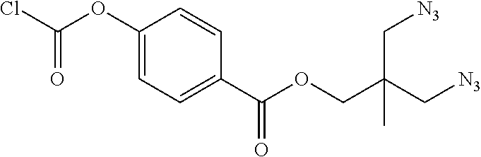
C1(OC(Cl)=O)=CC=C(C(OCC(C[N3])(C[N3])C)=O)C=C1
